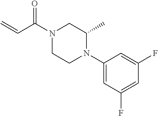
C(=C)C(=O)N1CCN(C2=CC(F)=CC(F)=C2)C(C)C1
